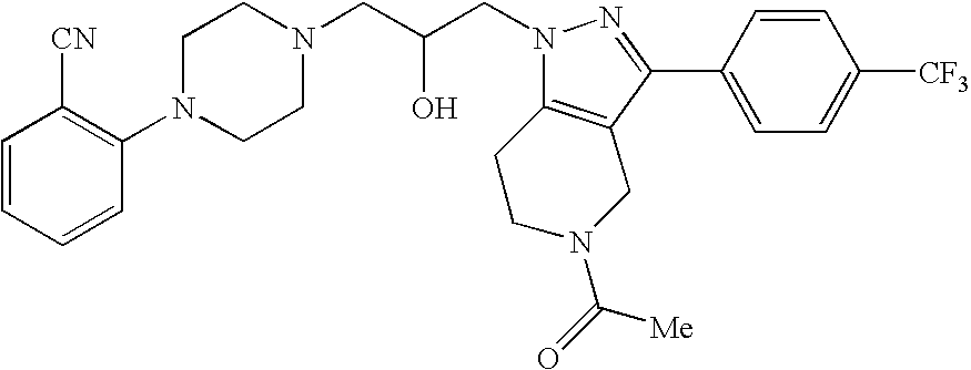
C1=CC=CC(N2CCN(CC(CN3N=C(C4=CC=C([CF3])C=C4)C4=C3CCN(C([Me])=O)C4)O)CC2)=C1[CN]
